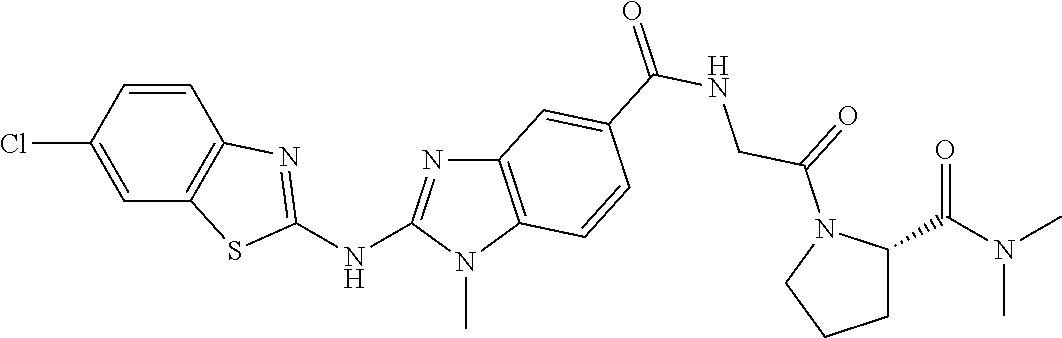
C1(Cl)=CC2=C(C=C1)N=C(NC1=NC3=C(N1C)C=CC(C(NCC(=O)N1C(C(N(C)C)=O)CCC1)=O)=C3)S2
